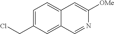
C1=C(CCl)C=C2C(=C1)C=C([OMe])N=C2
